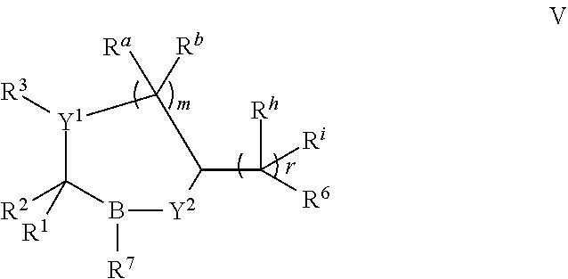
[R3][Y1]1C([R2])([R1])B([R7])[Y2]C(C([Rh])([Ri])[R6])C1([Ra])[Rb]
